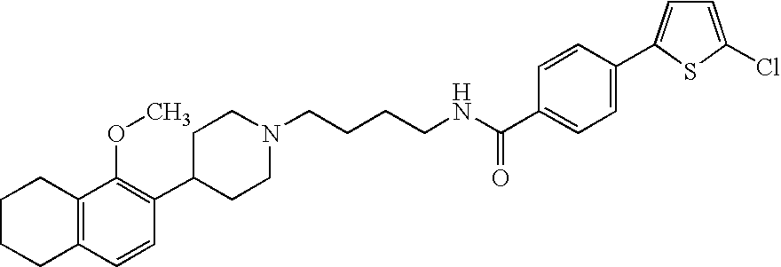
C1(C2=C(OC)C3=C(C=C2)CCCC3)CCN(CCCCNC(=O)C2=CC=C(C3=CC=C(Cl)S3)C=C2)CC1
